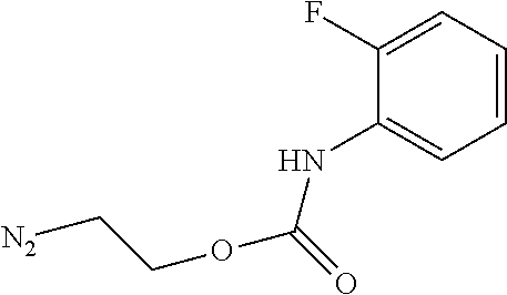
C1(F)=CC=CC=C1NC(OCC[N2])=O
